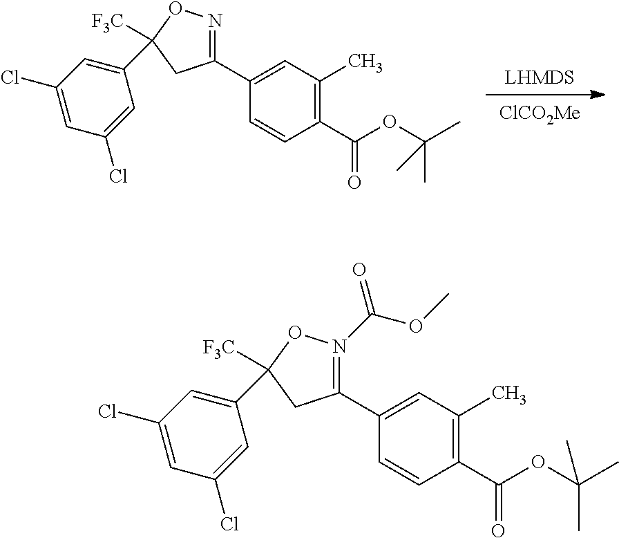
[LHMDS].[ClCO2Me].C1(C2([F3C])ON=C(C3=CC(C)=C(C(=O)OC(C)(C)C)C=C3)C2)=CC(Cl)=CC(Cl)=C1.C1(C2([F3C])ON(C(=O)OC)=C(C3=CC(C)=C(C(=O)OC(C)(C)C)C=C3)C2)=CC(Cl)=CC(Cl)=C1
